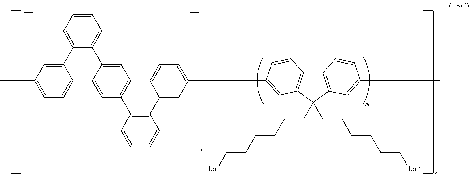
C(C1(CCCCCC[Ion])C2=C(C3=C1C=C(C1=CC=CC(C4=C(C5=CC=C(C6=CC=CC=C6C6=CC(C)=CC=C6)C=C5)C=CC=C4)=C1)C=C3)C=CC(C)=C2)CCCCC[Ion]
